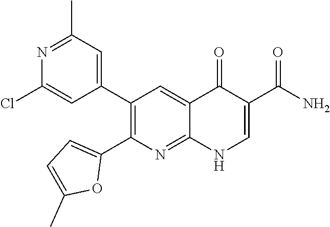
N1=C(C)C=C(C2=C(C3=CC=C(C)O3)N=C3C(=C2)C(=O)C(C(N)=O)=CN3)C=C1Cl
